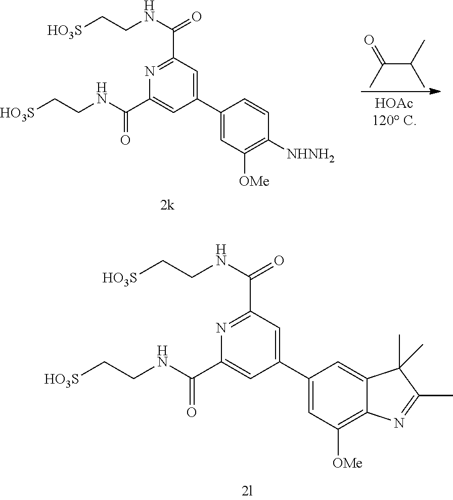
C1(C2=CC([OMe])=C3C(=C2)C(C)(C)C(C)=N3)=CC(C(NCC[HO3S])=O)=NC(C(NCC[HO3S])=O)=C1.C(C(C)C)(=O)C.C1(C2=CC([OMe])=C([NHNH2])C=C2)=CC(C(NCC[HO3S])=O)=NC(C(NCC[HO3S])=O)=C1
